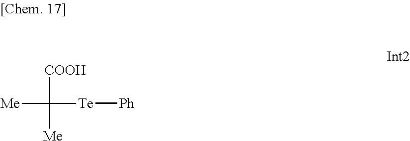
[Me]C([Te][Ph])([COOH])[Me]
